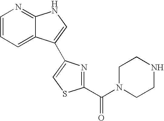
C1=CN=C2C(=C1)C(C1=CSC(C(N3CCNCC3)=O)=N1)=CN2
